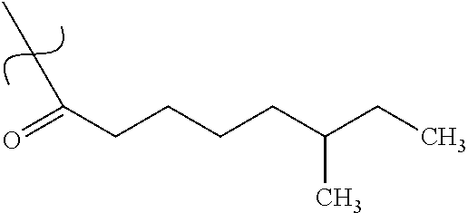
C(C(=O)CCCCC(CC)C)C
